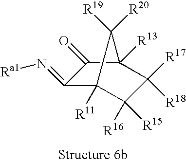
C1(=N[Ra1])C2([R11])C([R15])([R16])C([R17])([R18])C([R13])(C1=O)C2([R20])[R19]
